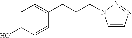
C1=C(O)C=CC(CCCN2C=CN=N2)=C1
